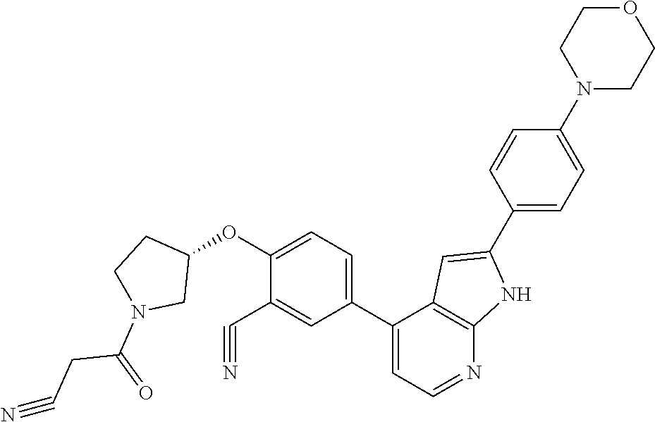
C1(C2=CC=NC3=C2C=C(C2=CC=C(N4CCOCC4)C=C2)N3)=CC=C(OC2CCN(C(=O)CC#N)C2)C(C#N)=C1
